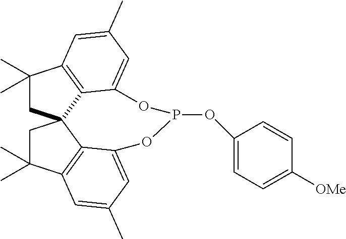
C1(C)(C)CC23C4=C1C=C(C)C=C4OP(OC1=CC=C([OMe])C=C1)OC1=CC(C)=CC(=C21)C(C)(C)C3
